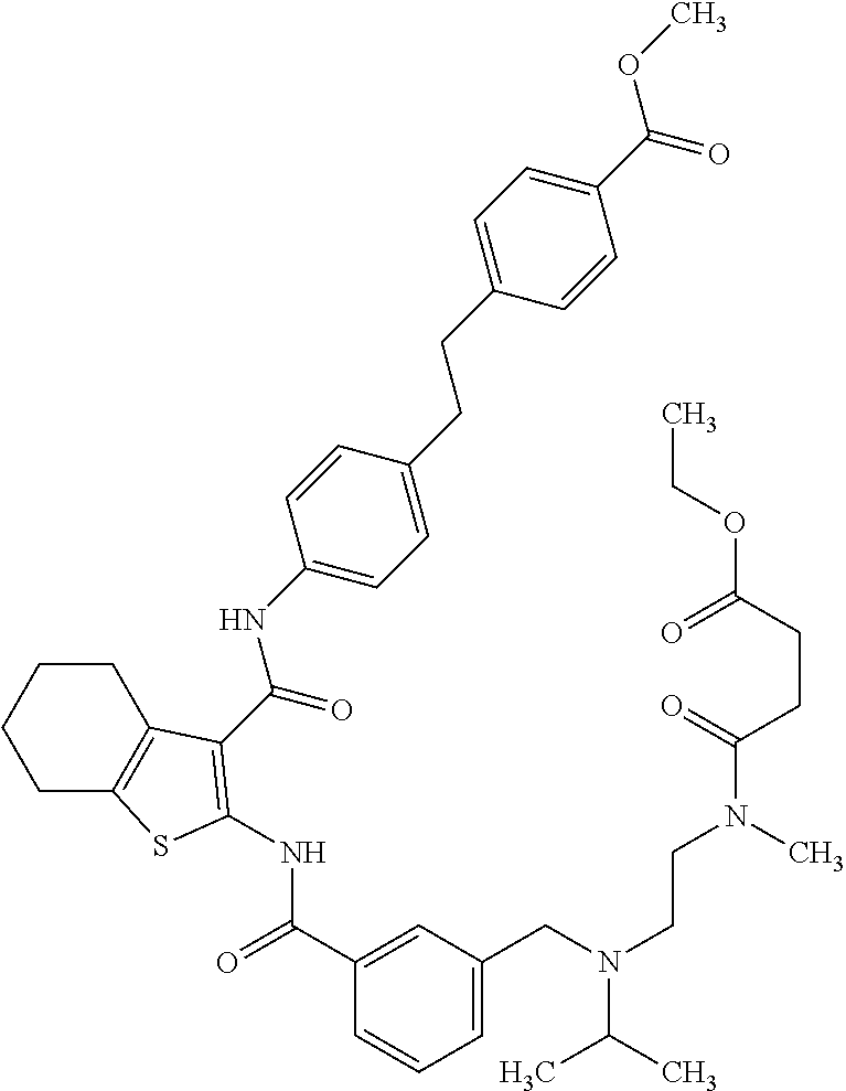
C1(C(=O)NC2=C(C(=O)NC3=CC=C(CCC4=CC=C(C(=O)OC)C=C4)C=C3)C3=C(CCCC3)S2)=CC(CN(CCN(C)C(CCC(=O)OCC)=O)C(C)C)=CC=C1
